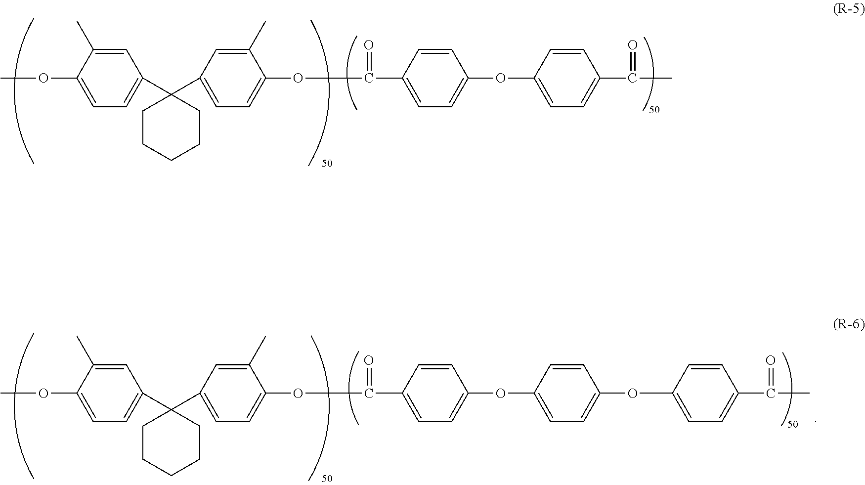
COC1=CC=C(C2(C3=CC=C(OC(=O)C4=CC=C(OC5=CC=C(C(C)=O)C=C5)C=C4)C(C)=C3)CCCCC2)C=C1C.COC1=CC=C(C2(C3=CC=C(OC(=O)C4=CC=C(OC5=CC=C(OC6=CC=C(C(C)=O)C=C6)C=C5)C=C4)C(C)=C3)CCCCC2)C=C1C
